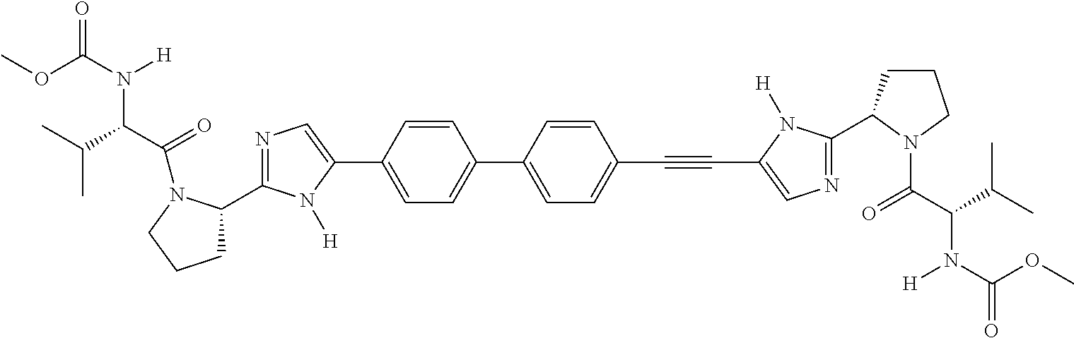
COC(N([H])C(C(C)C)C(=O)N1C(C2=NC=C(C3=CC=C(C4=CC=C(C#CC5=CN=C(C6CCCN6C(=O)C(N([H])C(=O)OC)C(C)C)N5[H])C=C4)C=C3)N2[H])CCC1)=O
